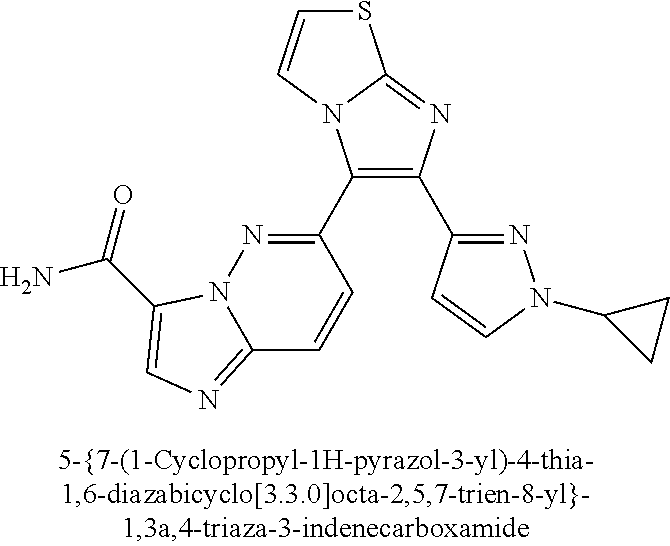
C1(C2=NN3C(=NC=C3C(N)=O)C=C2)=C(C2=NN(C3CC3)C=C2)N=C2N1C=CS2
